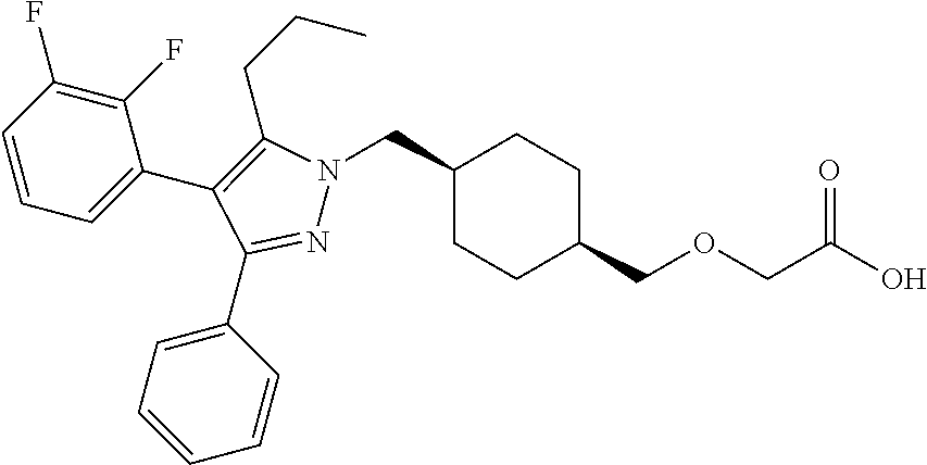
C1(CN2N=C(C3=CC=CC=C3)C(C3=CC=CC(F)=C3F)=C2CCC)CCC(COCC(O)=O)CC1
